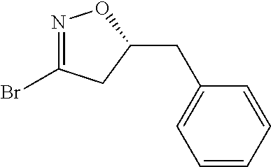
N1=C(Br)CC(CC2=CC=CC=C2)O1
